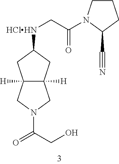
C12([H])C([H])(CC([HClHN]CC(=O)N3CCCC3C#N)C1)CN(C(=O)CO)C2
